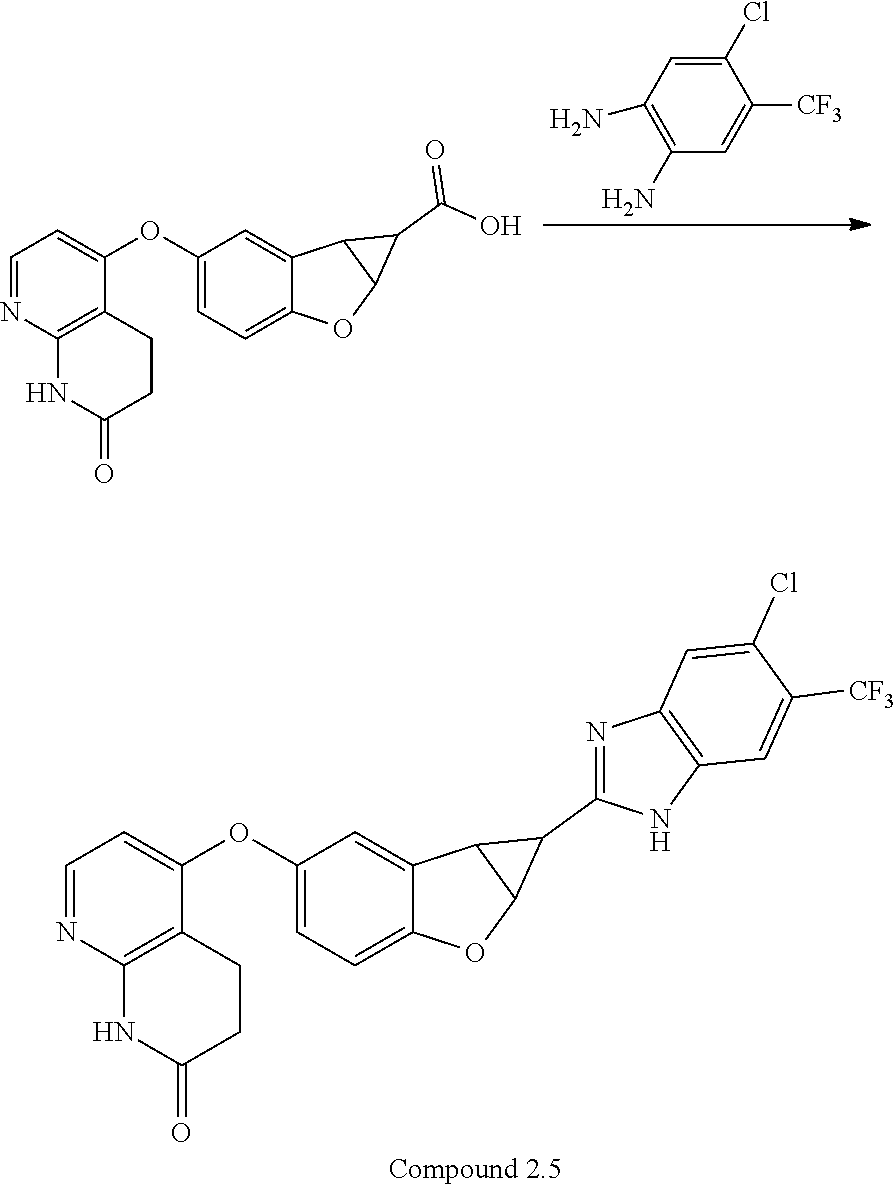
C1=NC2=C(C(OC3=CC=C4C(=C3)C3C(O4)C3C(O)=O)=C1)CCC(=O)N2.C1=C(Cl)C([CF3])=CC(N)=C1N.C1=NC2=C(C(OC3=CC=C4C(=C3)C3C(O4)C3C3=NC4=C(N3)C=C([CF3])C(Cl)=C4)=C1)CCC(=O)N2
